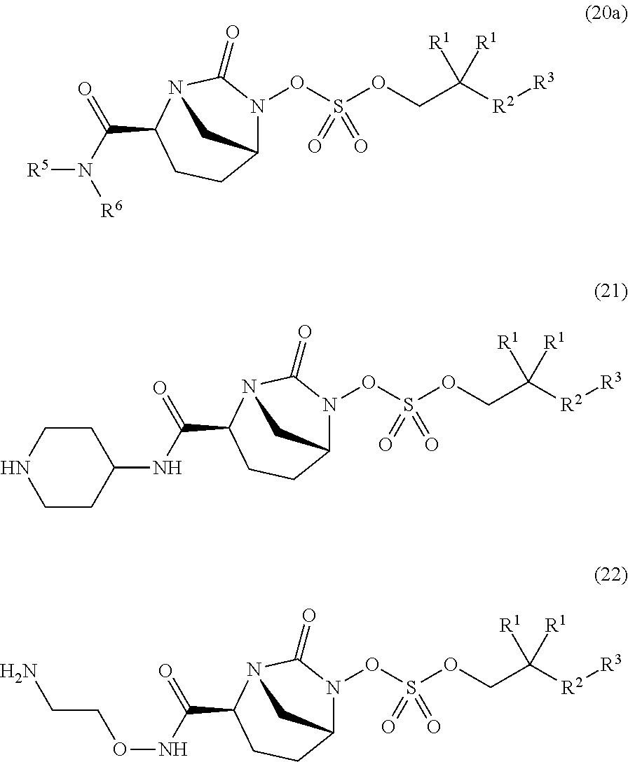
C12N(OS(OCC([R2][R3])([R1])[R1])(=O)=O)C(=O)N(C(C(N([R6])[R5])=O)CC1)C2.C12N(OS(OCC([R2][R3])([R1])[R1])(=O)=O)C(=O)N(C(C(NC3CCNCC3)=O)CC1)C2.C12N(OS(OCC([R2][R3])([R1])[R1])(=O)=O)C(=O)N(C(C(NOCCN)=O)CC1)C2
